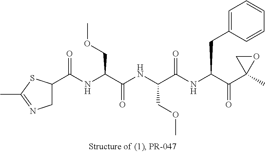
C1C(C(NC(C(NC(COC)C(NC(C(C2(C)OC2)=O)CC2=CC=CC=C2)=O)=O)COC)=O)SC(C)=N1
